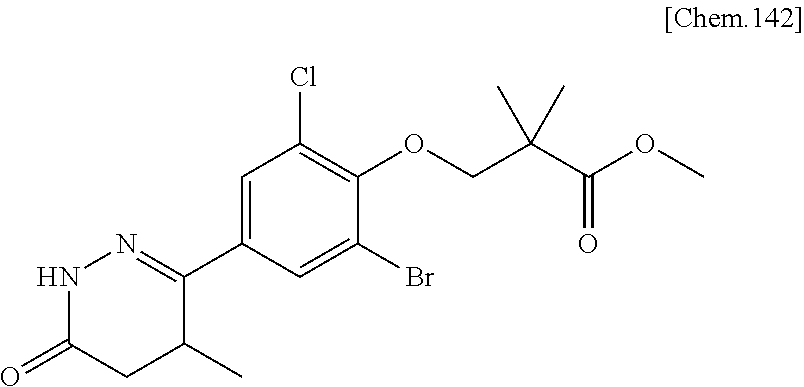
C1(C2=NNC(=O)CC2C)=CC(Cl)=C(OCC(C(OC)=O)(C)C)C(Br)=C1
